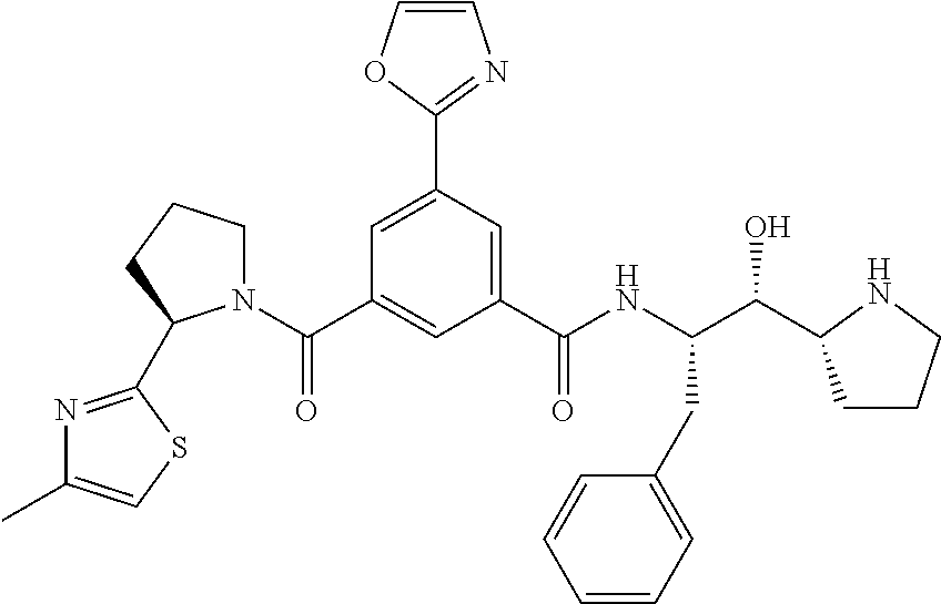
C1=C(C2=NC=CO2)C=C(C(NC(C(O)C2CCCN2)CC2=CC=CC=C2)=O)C=C1C(=O)N1CCCC1C1=NC(C)=CS1
